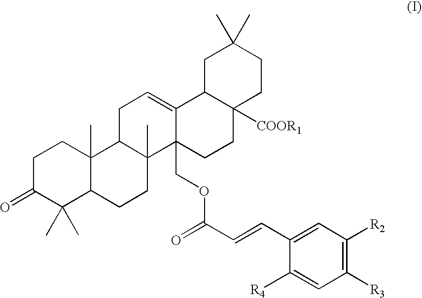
C1C(=O)C(C)(C)C2C(C)(C1)C1C(C)(CC2)C2(COC(C=CC3=CC([R2])=C([R3])C=C3[R4])=O)C(=CC1)C1C([COOR1])(CC2)CCC(C)(C)C1
